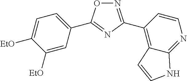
N1=C(C2=C3C(=NC=C2)NC=C3)N=C(C2=CC=C([EtO])C([EtO])=C2)O1
